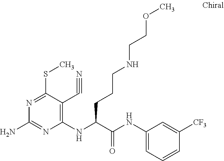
C1(NC(C(NC2=CC=CC([CF3])=C2)=O)CCCNCCOC)=C(C#N)C(SC)=NC(N)=N1
